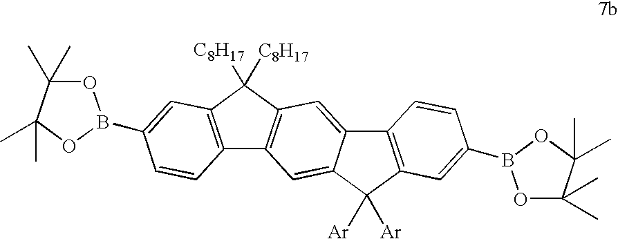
C12=C(C([C8H17])([C8H17])C3=C1C=C1C(=C3)C3=C(C1([Ar])[Ar])C=C(B1OC(C)(C)C(C)(C)O1)C=C3)C=C(B1OC(C)(C)C(C)(C)O1)C=C2
